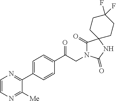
C1(C(CN2C(=O)C3(NC2=O)CCC(F)(F)CC3)=O)=CC=C(C2=NC=CN=C2[Me])C=C1
